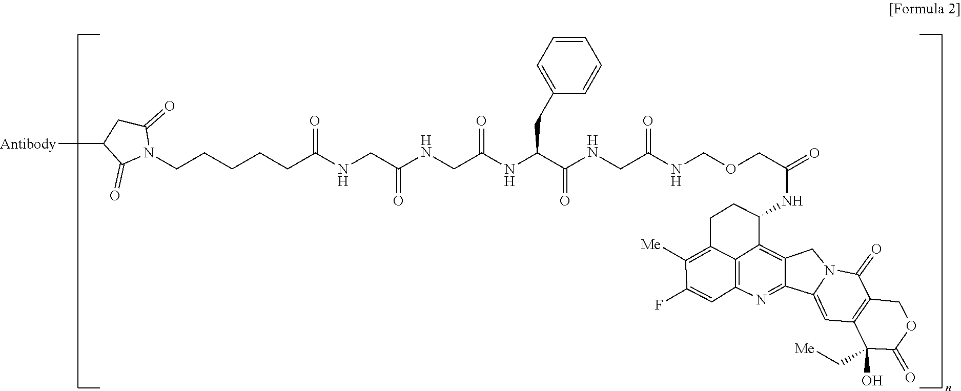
[Antibody]C1CC(=O)N(CCCCCC(NCC(NCC(NC(C(NCC(NCOCC(NC2CCC3=C([Me])C(F)=CC4=C3C2=C2C(=N4)C3=CC4=C(C(=O)N3C2)COC(=O)C4(O)C[Me])=O)=O)=O)CC2=CC=CC=C2)=O)=O)=O)C1=O
